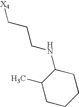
[X4]CCCNC1C(C)CCCC1
